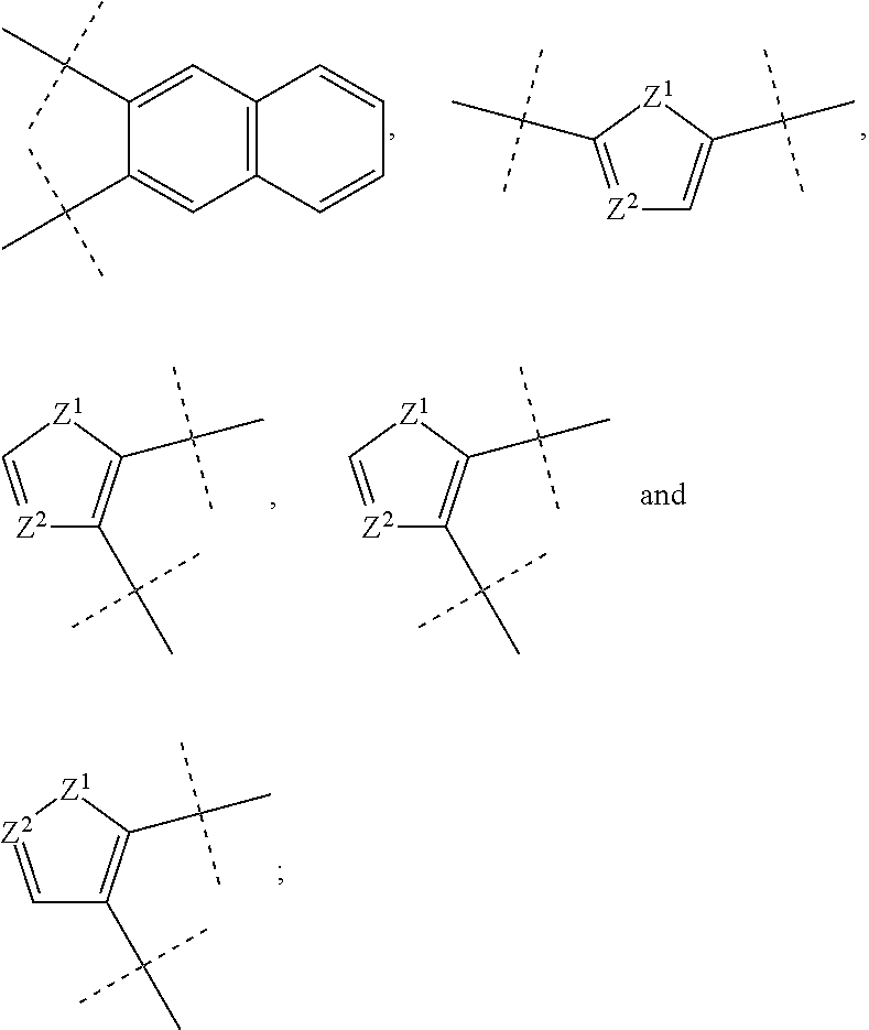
C1=[Z2][Z1]C(C(C)(C)C)=C1C(C)(C)C.C1(C(C)(C)C)=CC2=C(C=C1C(C)(C)C)C=CC=C2.[Z2]1=C(C(C)(C)C)[Z1]C(C(C)(C)C)=C1.[Z2]1=C[Z1]C(C(C)(C)C)=C1C(C)(C)C.[Z2]1=C[Z1]C(C(C)(C)C)=C1C(C)(C)C
